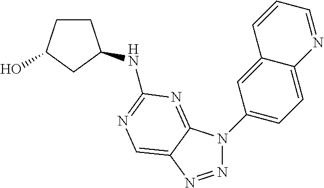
N1=NC2=CN=C(NC3CCC(O)C3)N=C2N1C1=CC=C2C(=C1)C=CC=N2
